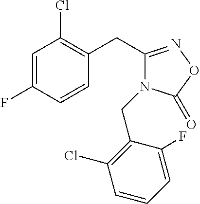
C1=C(F)C=CC(CC2=NOC(=O)N2CC2=C(Cl)C=CC=C2F)=C1Cl
